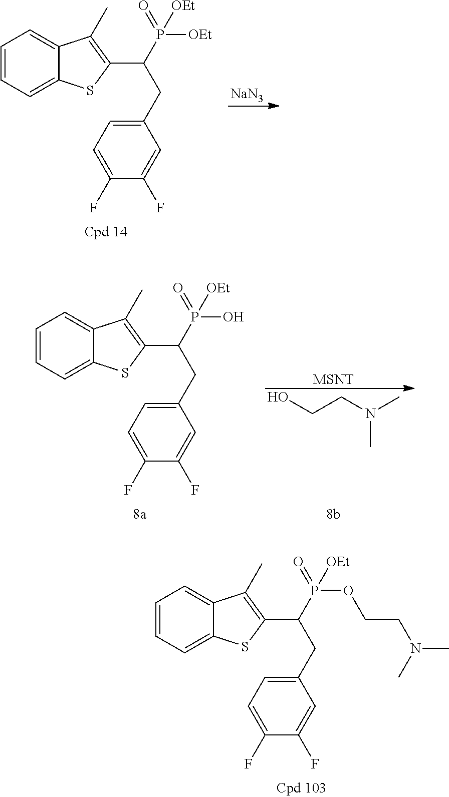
C1=CC=C2C(=C1)C(C)=C(C(P([OEt])(=O)[OEt])CC1=CC=C(F)C(F)=C1)S2.[NaN3].C1=CC=C2C(=C1)C(C)=C(C(P([OEt])(=O)O)CC1=CC=C(F)C(F)=C1)S2.[MSNT].N(C)(CCO)C.C1=CC=C2C(=C1)C(C)=C(C(P([OEt])(=O)OCCN(C)C)CC1=CC=C(F)C(F)=C1)S2
